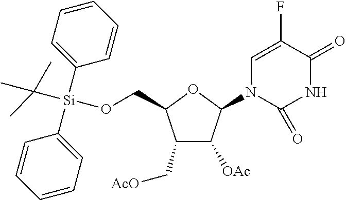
C1(C[AcO])C([OAc])C(N2C(=O)NC(=O)C(F)=C2)OC1CO[Si](C(C)(C)C)(C1=CC=CC=C1)C1=CC=CC=C1
